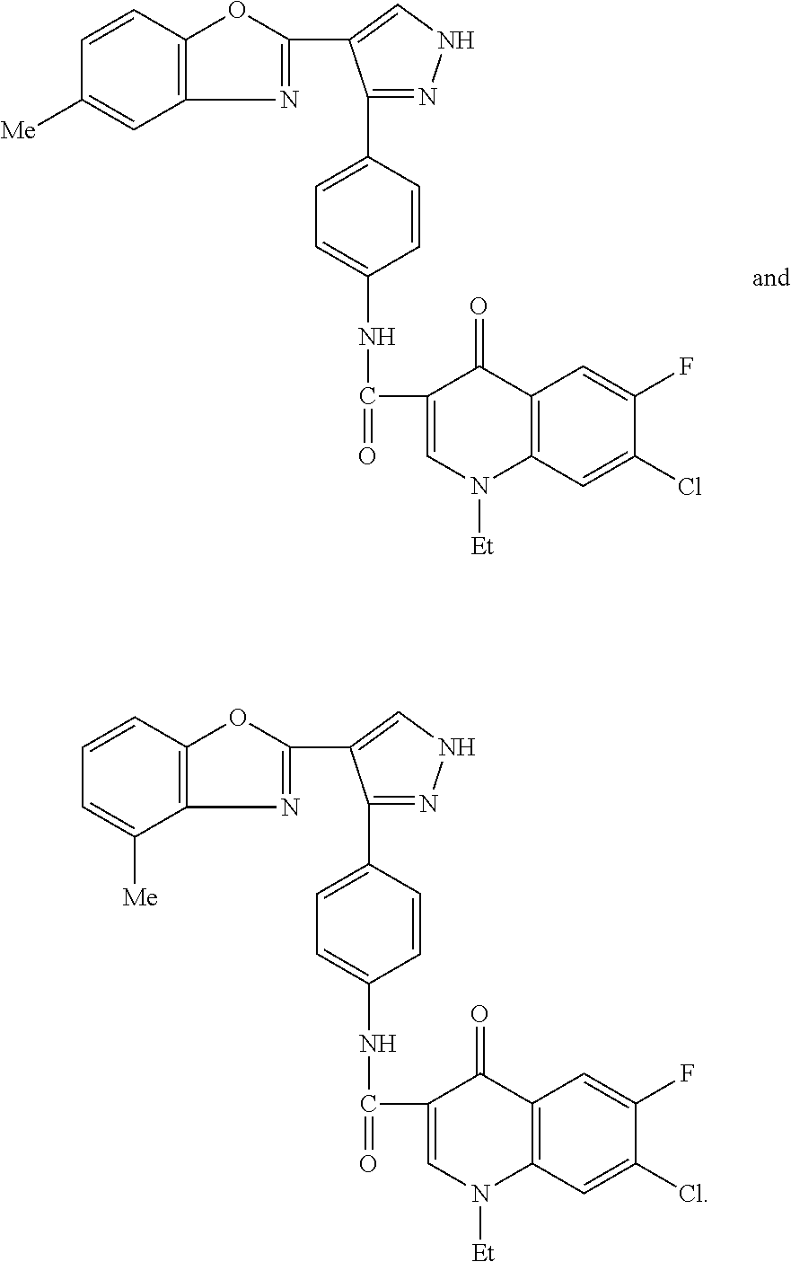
C1([Me])=CC2=C(C=C1)OC(C1=CNN=C1C1=CC=C(NC(C3=CN([Et])C4=C(C3=O)C=C(F)C(Cl)=C4)=O)C=C1)=N2.C1=C([Me])C2=C(C=C1)OC(C1=CNN=C1C1=CC=C(NC(C3=CN([Et])C4=C(C3=O)C=C(F)C(Cl)=C4)=O)C=C1)=N2
